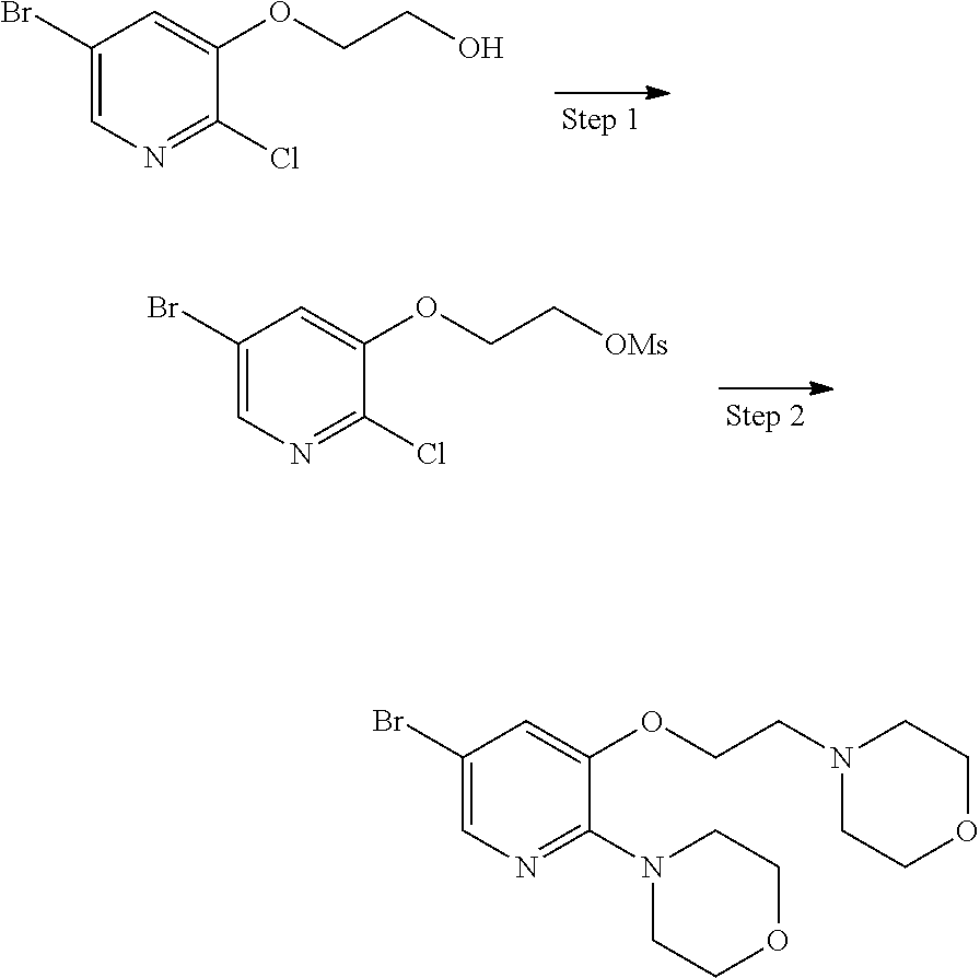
C1(Br)=CN=C(Cl)C(OCCO)=C1.C1(Br)=CN=C(Cl)C(OCC[OMs])=C1.C1(Br)=CN=C(N2CCOCC2)C(OCCN2CCOCC2)=C1
